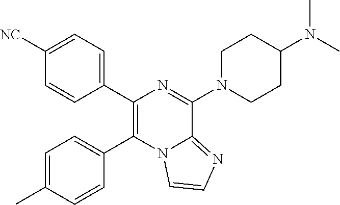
C1([NC])=CC=C(C2=C(C3=CC=C(C)C=C3)N3C(=NC=C3)C(N3CCC(N(C)C)CC3)=N2)C=C1
